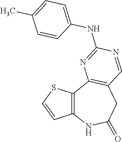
C12=C(C3=C(CC(=O)N1)C=NC(NC1=CC=C(C)C=C1)=N3)SC=C2
